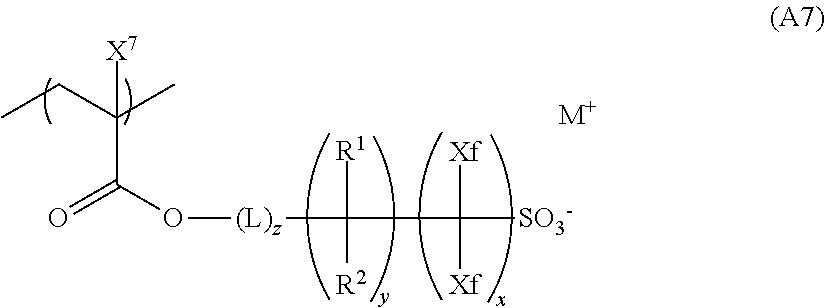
CCC(C)([X7])C(O[(L)z]C([R1])([R2])C([Xf])([Xf])[SO3-])=O.[M+]
